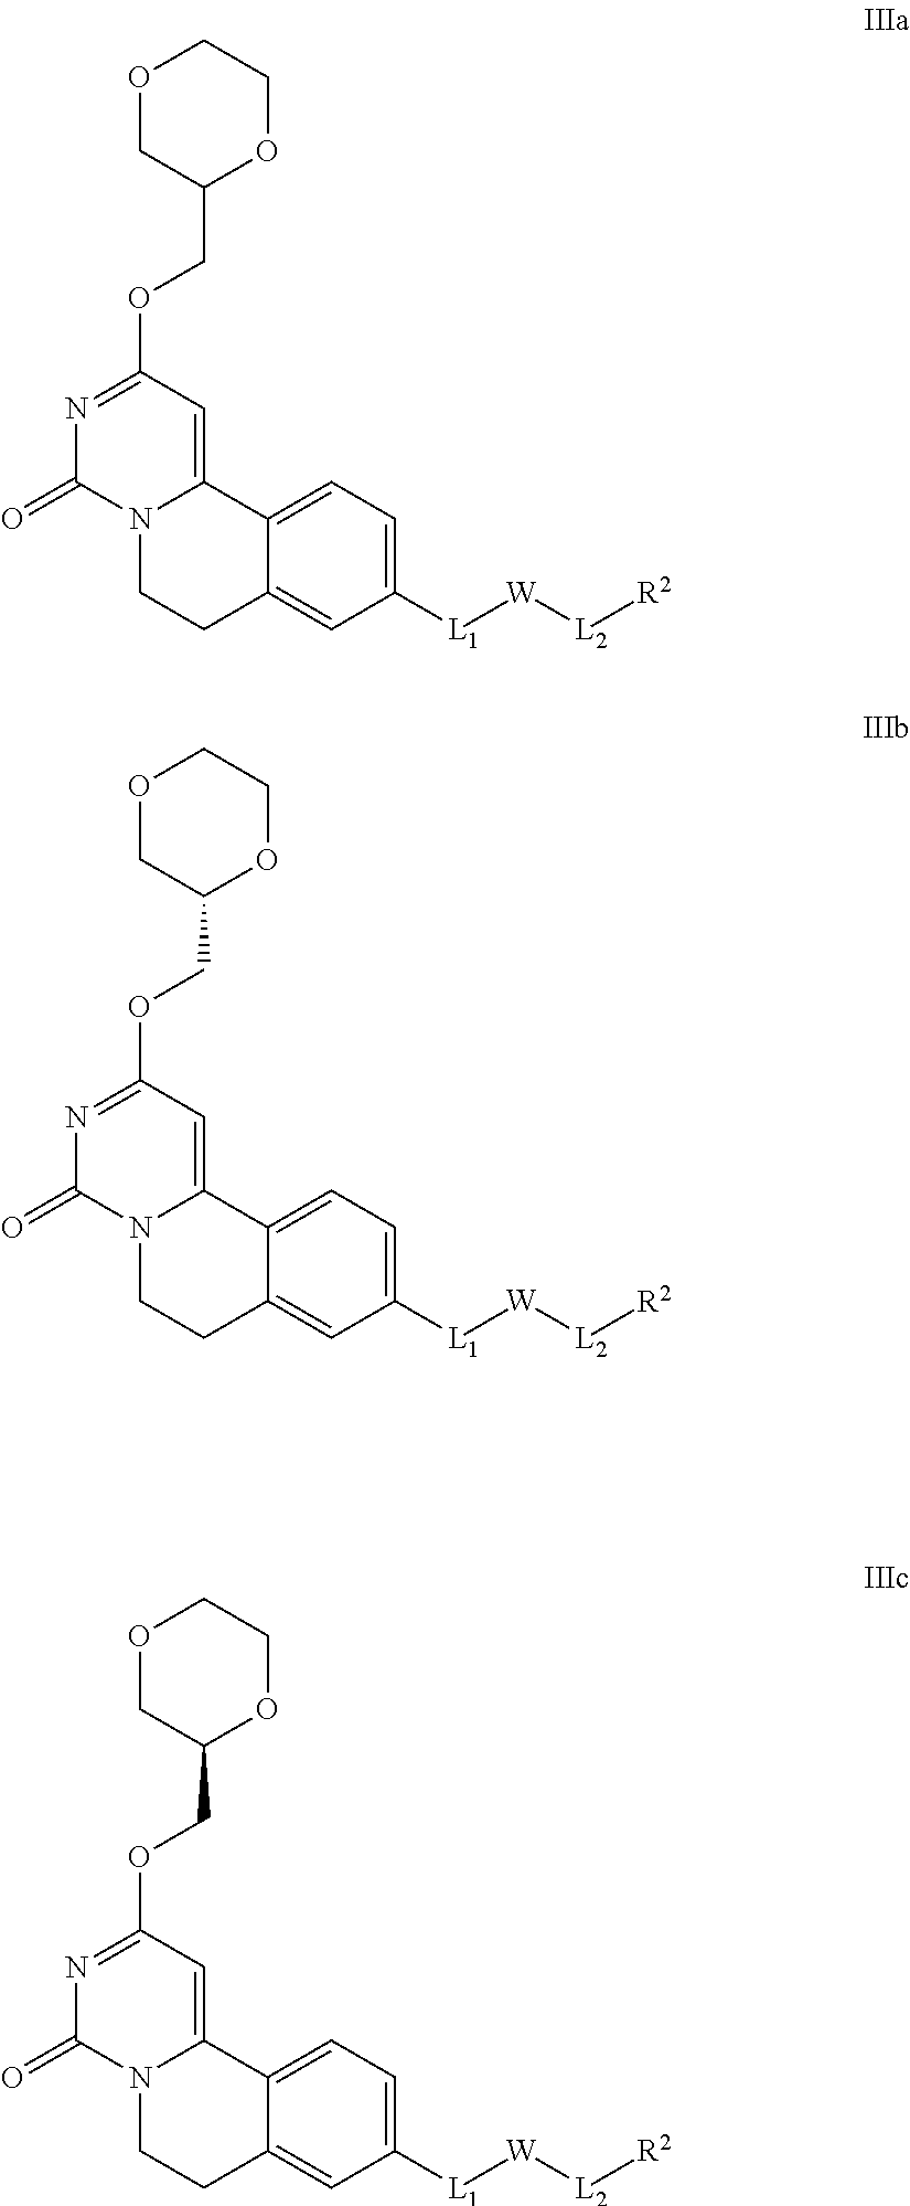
C1([L1][W][L2][R2])=CC=C2C(=C1)CCN1C2=CC(OCC2OCCOC2)=NC1=O.C1([L1][W][L2][R2])=CC=C2C(=C1)CCN1C2=CC(OCC2OCCOC2)=NC1=O.C1([L1][W][L2][R2])=CC=C2C(=C1)CCN1C2=CC(OCC2OCCOC2)=NC1=O
